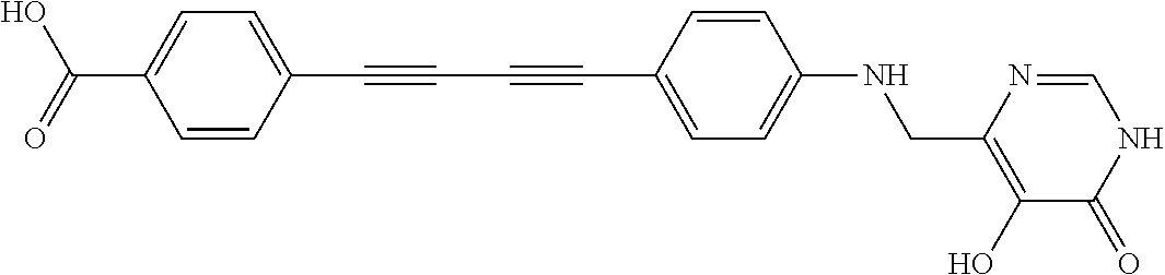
C1=CC(C#CC#CC2=CC=C(NCC3=C(O)C(=O)NC=N3)C=C2)=CC=C1C(O)=O
